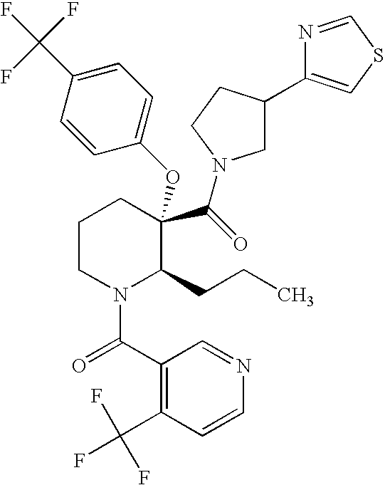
C1CN(C(=O)C2=C(C(F)(F)F)C=CN=C2)C(CCC)C(C(=O)N2CC(C3=CSC=N3)CC2)(OC2=CC=C(C(F)(F)F)C=C2)C1
